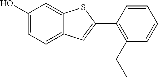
C1(O)=CC=C2C(=C1)SC(C1=C(CC)C=CC=C1)=C2
